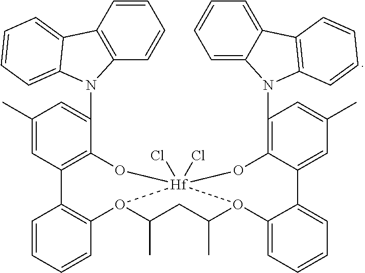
C1=CC2=C(C=C1)N(C1=CC(C)=CC3=C1O[Hf]14(Cl)(Cl)OC5=C(N6C7=CC=CC=C7C7=C6C=CC=C7)C=C(C)C=C5C5=CC=CC=C5O1C(C)CC(C)O4C1=C3C=CC=C1)C1=CC=CC=C21
